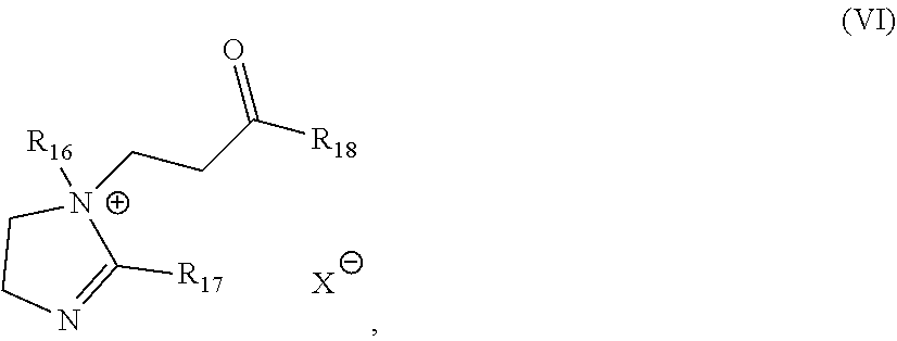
[N+]1([R16])(CCC([R18])=O)CCN=C1[R17].[X]
